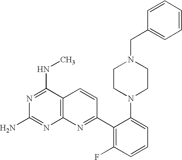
N1=C(NC)C2=C(N=C1N)N=C(C1=C(F)C=CC=C1N1CCN(CC3=CC=CC=C3)CC1)C=C2
